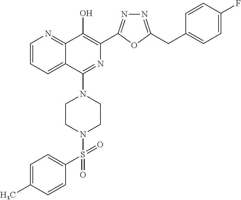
C1=CC=C2C(=N1)C(O)=C(C1=NN=C(CC3=CC=C(F)C=C3)O1)N=C2N1CCN(S(C2=CC=C(C)C=C2)(=O)=O)CC1
